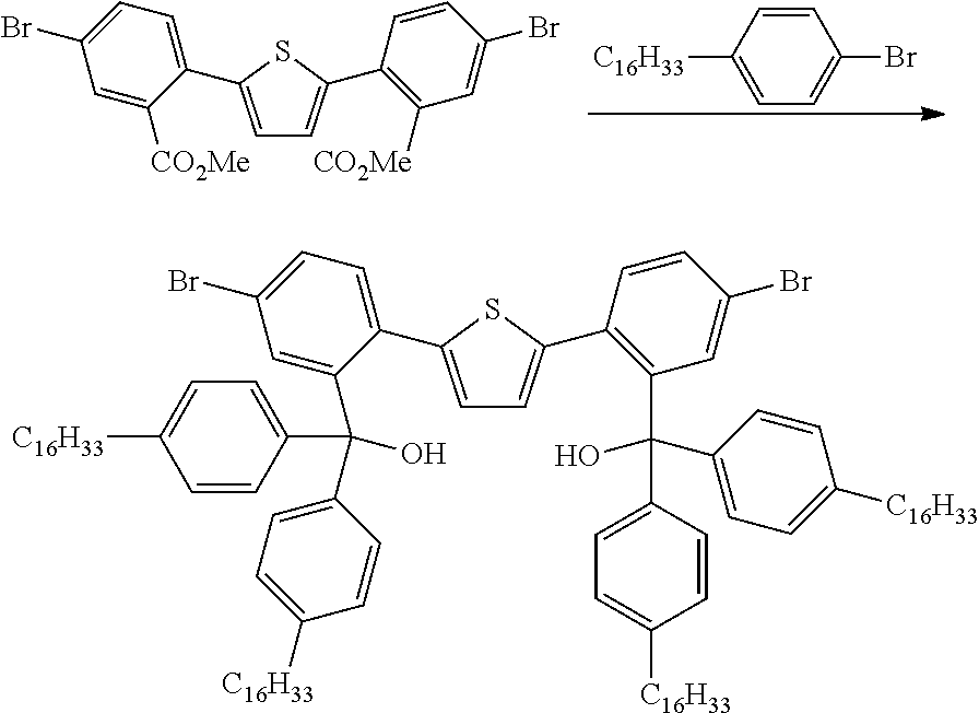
C1=C(C2=CC=C(Br)C=C2[CO2Me])SC(C2=C([CO2Me])C=C(Br)C=C2)=C1.C1=CC([C16H33])=CC=C1Br.C1=C(C2=CC=C(Br)C=C2C(C2=CC=C([C16H33])C=C2)(O)C2=CC=C([C16H33])C=C2)SC(C2=C(C(C3=CC=C([C16H33])C=C3)(O)C3=CC=C([C16H33])C=C3)C=C(Br)C=C2)=C1
